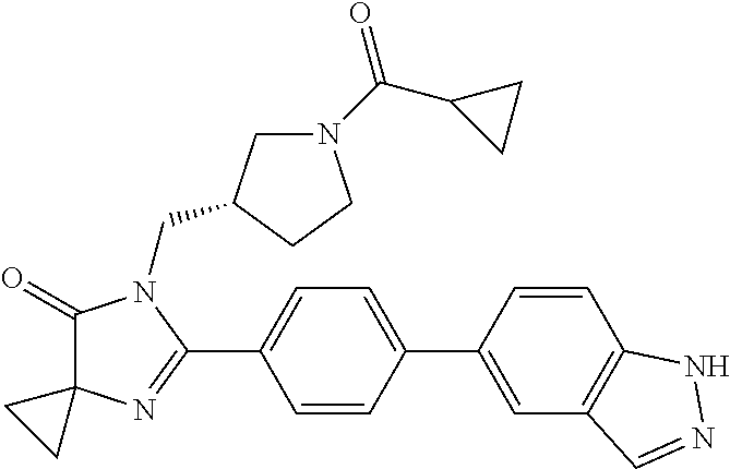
C1(=O)C2(N=C(C3=CC=C(C4=CC5=C(C=C4)NN=C5)C=C3)N1CC1CN(C(C3CC3)=O)CC1)CC2
